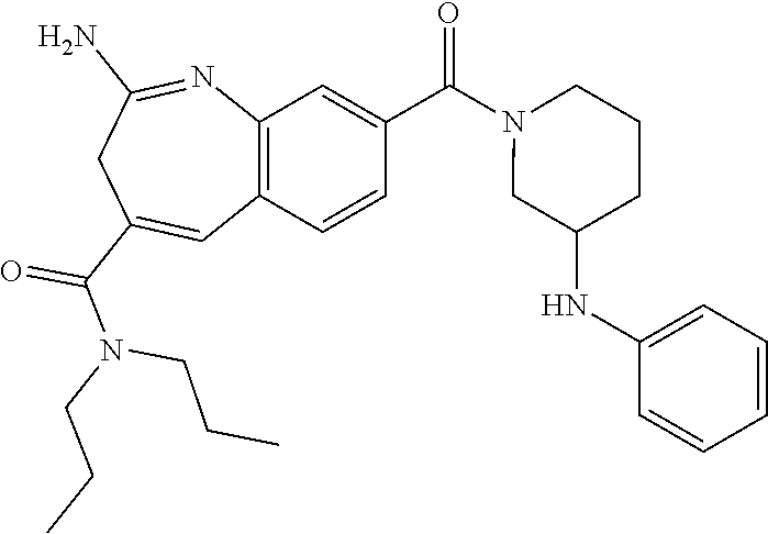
C12=C(C=CC(C(=O)N3CC(NC4=CC=CC=C4)CCC3)=C1)C=C(C(=O)N(CCC)CCC)CC(N)=N2
